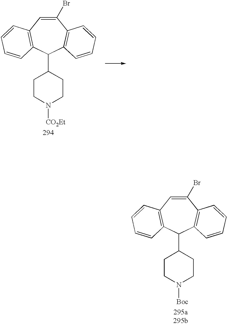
C1(Br)=CC2=C(C(C3CCN([CO2Et])CC3)C3=C1C=CC=C3)C=CC=C2.C1(Br)=CC2=C(C(C3CCN([Boc])CC3)C3=C1C=CC=C3)C=CC=C2
